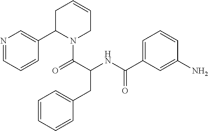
N1=CC=CC(C2N(C(C(NC(=O)C3=CC=CC(N)=C3)CC3=CC=CC=C3)=O)CC=CC2)=C1
